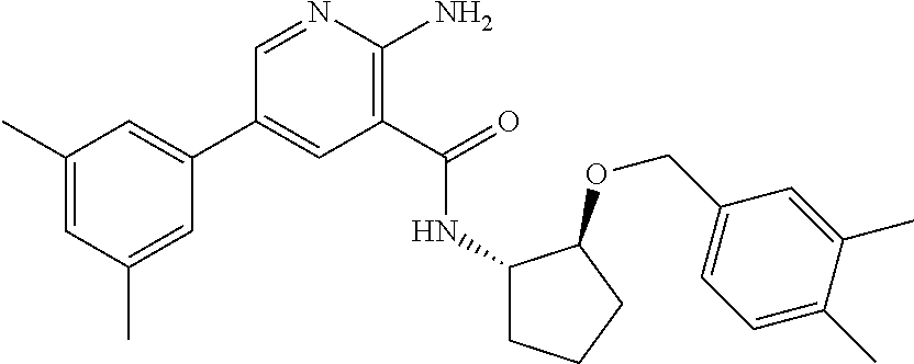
C1(C2=CC(C)=CC(C)=C2)=CC(C(=O)NC2CCCC2OCC2=CC=C(C)C(C)=C2)=C(N)N=C1
